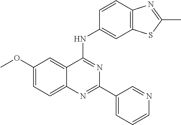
COC1=CC=C2C(=C1)C(NC1=CC3=C(C=C1)N=C(C)S3)=NC(C1=CC=CN=C1)=N2
